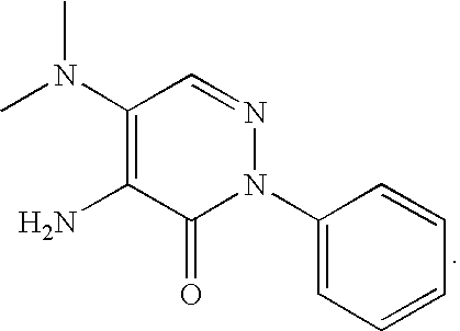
C1(N(C)C)=C(N)C(=O)N(C2=CC=CC=C2)N=C1
